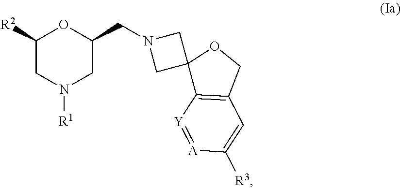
[R1]N1CC(CN2CC3(C2)C2=C(CO3)C=C([R3])[A]=[Y]2)OC([R2])C1
